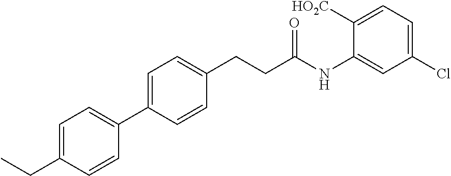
C1=C(C2=CC=C(CC)C=C2)C=CC(CCC(NC2=CC(Cl)=CC=C2[HO2C])=O)=C1
